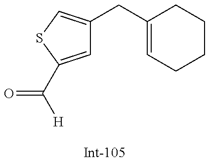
C1=C(C([H])=O)SC=C1CC1=CCCCC1
